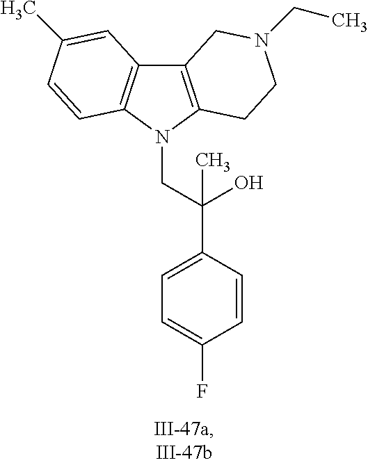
C12=C(N(CC(C3=CC=C(F)C=C3)(O)C)C3=C1C=C(C)C=C3)CCN(CC)C2
